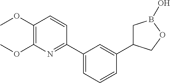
C1(C2=CC=CC(C3CB(O)OC3)=C2)=NC(OC)=C(OC)C=C1
